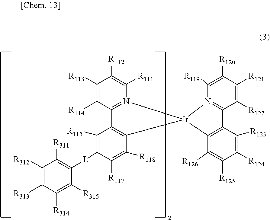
C1([R113])=C([R114])C2=N(C([R111])=C1[R112])[Ir]1(C3=C2C([R115])=C([L]C2=C([R311])C([R312])=C([R313])C([R314])=C2[R315])C([R117])=C3[R118])N2=C(C([R122])=C([R121])C([R120])=C2[R119])C2=C1C([R126])=C([R125])C([R124])=C2[R123]
